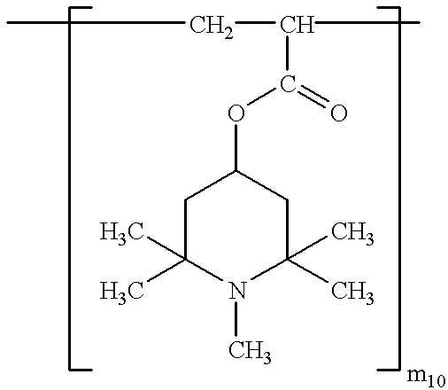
CCC(C)C(OC1CC(C)(C)N(C)C(C)(C)C1)=O
